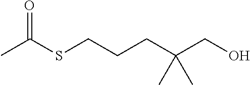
CC(SCCCC(CO)(C)C)=O
